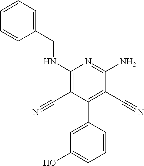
C1(NCC2=CC=CC=C2)=C(C#N)C(C2=CC(O)=CC=C2)=C(C#N)C(N)=N1
